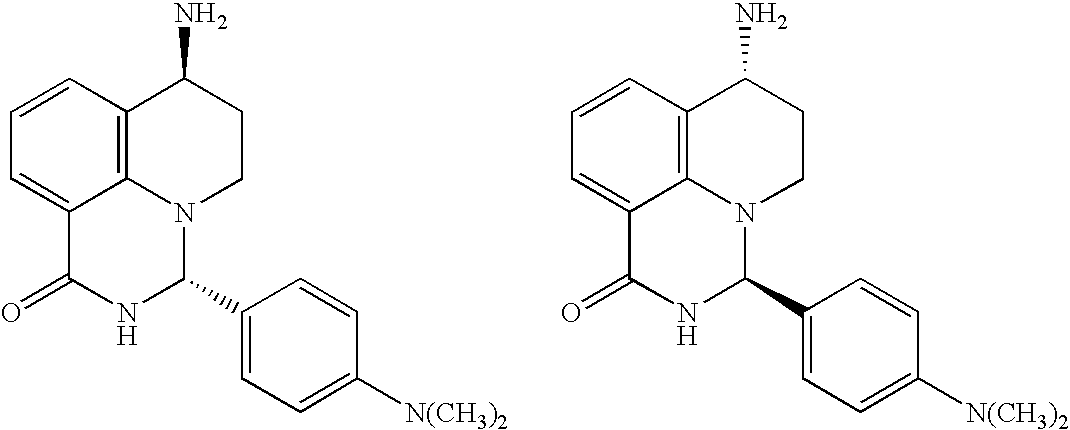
C1=CC2=C3C(=C1)C(=O)NC(C1=CC=C([N(CH3)2])C=C1)N3CCC2N.C1=CC2=C3C(=C1)C(=O)NC(C1=CC=C([N(CH3)2])C=C1)N3CCC2N
